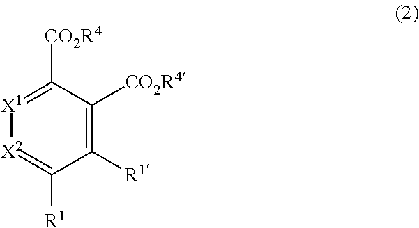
[X1]1=C([CO2R4])C([CO2R4])=C([R1])C([R1])=[X2]1
